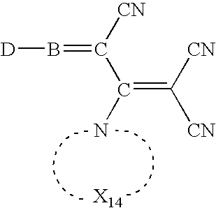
[D]B=C([CN])C(=C([CN])[CN])N.[X14]
